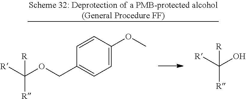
C1=C(OC)C=CC(COC([R])([R])[R])=C1.OC([R])([R])[R]
